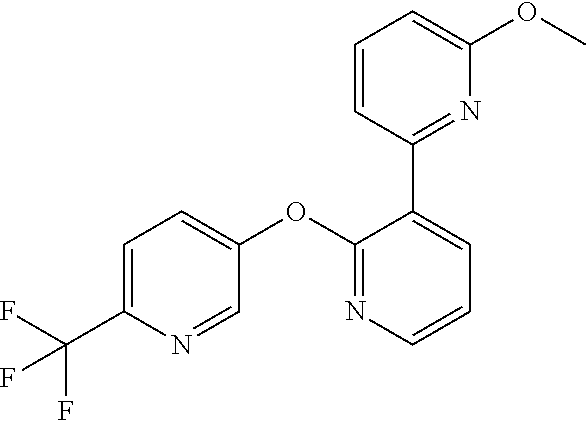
C1=C(C(F)(F)F)N=CC(OC2=NC=CC=C2C2=NC(OC)=CC=C2)=C1
